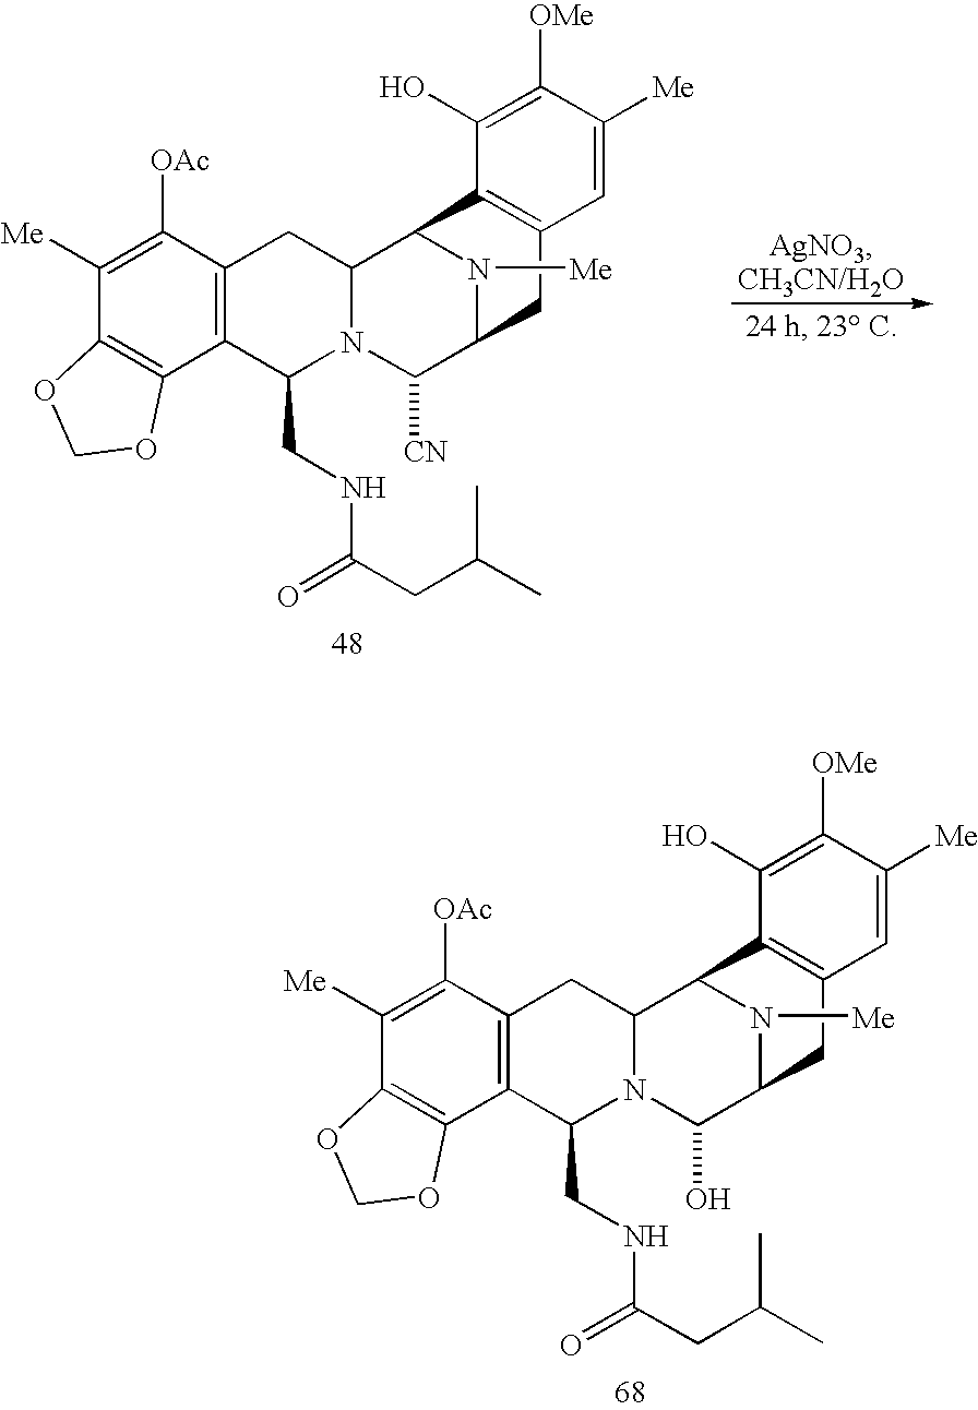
C12=C(C3=C(C([OAc])=C1[Me])CC1N(C3CNC(CC(C)C)=O)C([CN])C3N([Me])C1C1=C(C3)C=C([Me])C([OMe])=C1O)OCO2.C12=C(C3=C(C([OAc])=C1[Me])CC1N(C3CNC(CC(C)C)=O)C(O)C3N([Me])C1C1=C(C3)C=C([Me])C([OMe])=C1O)OCO2
